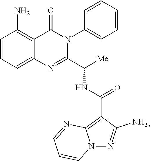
C1=CC=C2C(=C1N)C(=O)N(C1=CC=CC=C1)C(C([Me])NC(=O)C1=C3N(N=C1N)C=CC=N3)=N2
